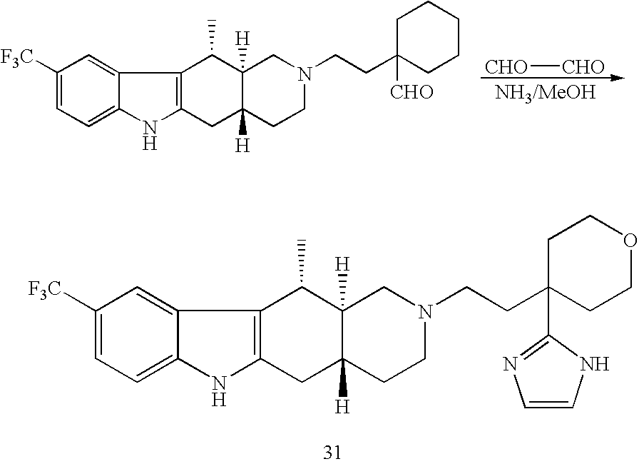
C1([F3C])=CC=C2C(=C1)C1=C(N2)CC2([H])C([H])(C1C)CN(CCC1([CHO])CCCCC1)CC2.[CHO][CHO].C1([F3C])=CC=C2C(=C1)C1=C(N2)CC2([H])C([H])(C1C)CN(CCC1(C3=NC=CN3)CCOCC1)CC2
